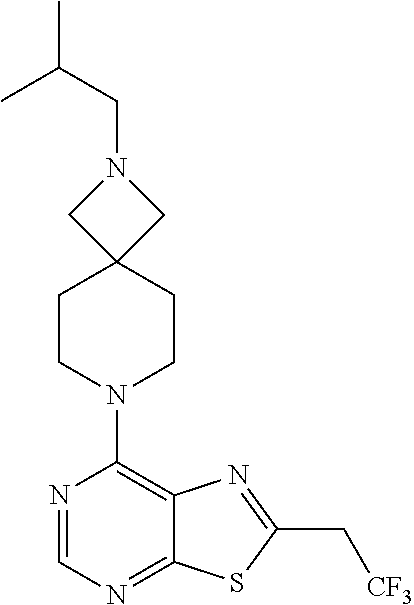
C(N1CC2(C1)CCN(C1=C3C(=NC=N1)SC(C[CF3])=N3)CC2)C(C)C
